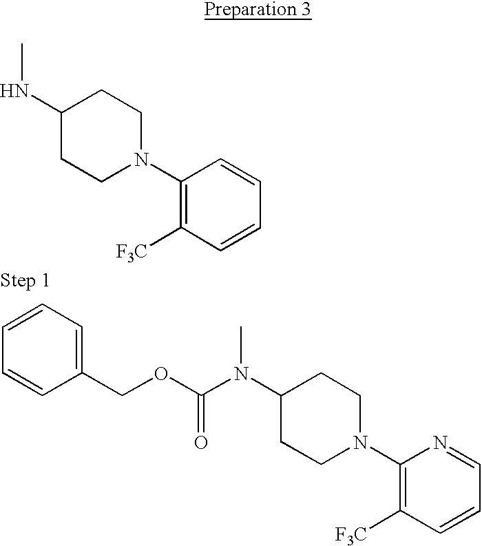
C1=CC=C(COC(N(C2CCN(C3=C([F3C])C=CC=N3)CC2)C)=O)C=C1.N(C1CCN(C2=C([F3C])C=CC=C2)CC1)C
